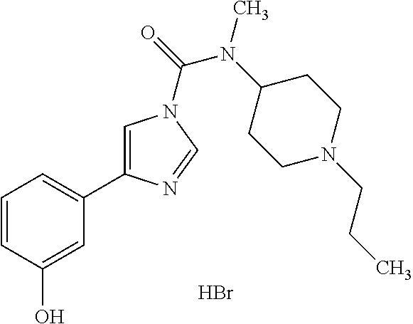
C1=CC(O)=CC(C2=CN(C(=O)N(C3CCN(CCC)CC3)C)C=N2)=C1.Br
